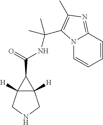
C(=O)(C1C2([H])C1([H])CNC2)NC(C1=C(C)N=C2N1C=CC=C2)(C)C
